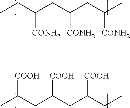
CCC(CC(CC(C)[CONH2])[CONH2])[CONH2].[COOH]C(CC(CC(CC)[COOH])[COOH])C
